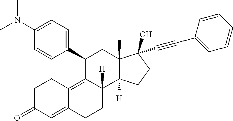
C1(C2=CC=C(N(C)C)C=C2)C2=C3C(=CC(=O)CC3)CCC2([H])C2([H])C(C)(C1)C(C#CC1=CC=CC=C1)(O)CC2
